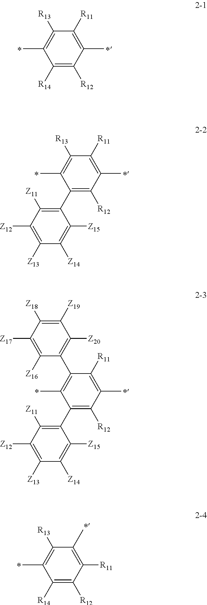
C1([R11])=C(C)C([R12])=C([R14])C(C)=C1[R13].C1([R11])=C(C)C([R12])=C(C2=C([Z11])C([Z12])=C([Z13])C([Z14])=C2[Z15])C(C)=C1[R13].C1([R11])=C(C)C([R12])=C(C2=C([Z11])C([Z12])=C([Z13])C([Z14])=C2[Z15])C(C)=C1C1=C([Z20])C([Z19])=C([Z18])C([Z17])=C1[Z16].C1(C)=C([R11])C([R12])=C([R14])C(C)=C1[R13]
